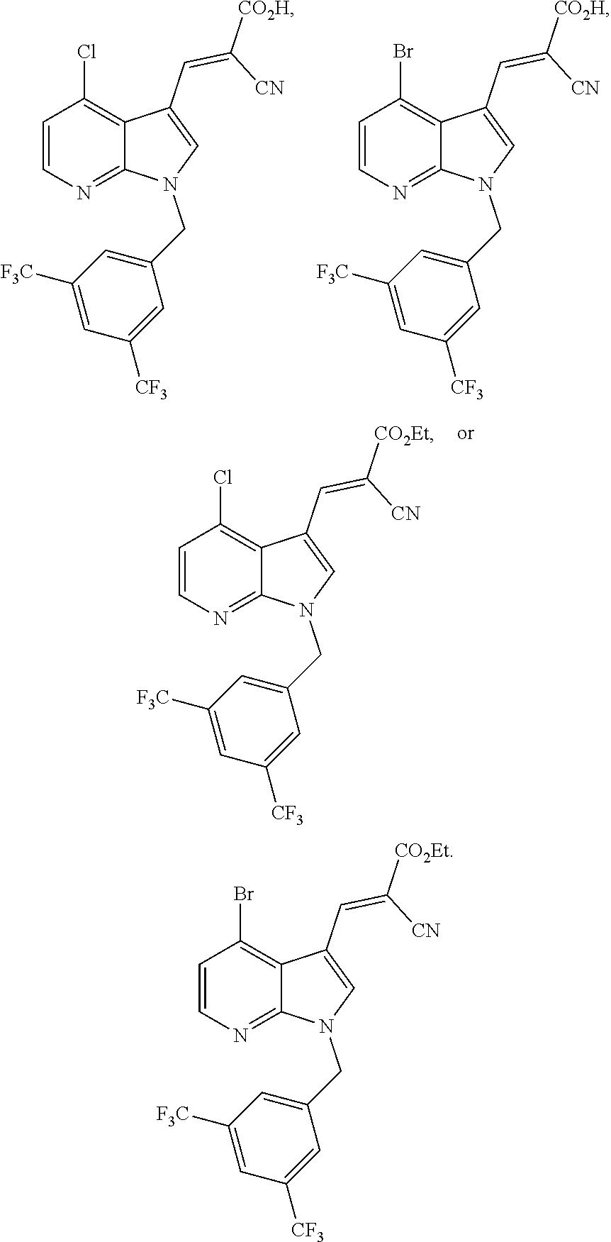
C1=C([F3C])C=C(CN2C3=NC=CC(Cl)=C3C(C=C([CO2H])[CN])=C2)C=C1[CF3].C1=C([F3C])C=C(CN2C3=NC=CC(Br)=C3C(C=C([CO2H])[CN])=C2)C=C1[CF3].C1=C([F3C])C=C(CN2C3=NC=CC(Cl)=C3C(C=C([CO2Et])[CN])=C2)C=C1[CF3].C1=C([F3C])C=C(CN2C3=NC=CC(Br)=C3C(C=C([CO2Et])[CN])=C2)C=C1[CF3]
